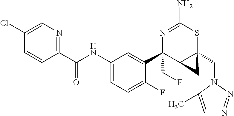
N1=C(N)SC2(CN3C(C)=CN=N3)C(C1(C1=CC(NC(C3=NC=C(Cl)C=C3)=O)=CC=C1F)CF)C2
